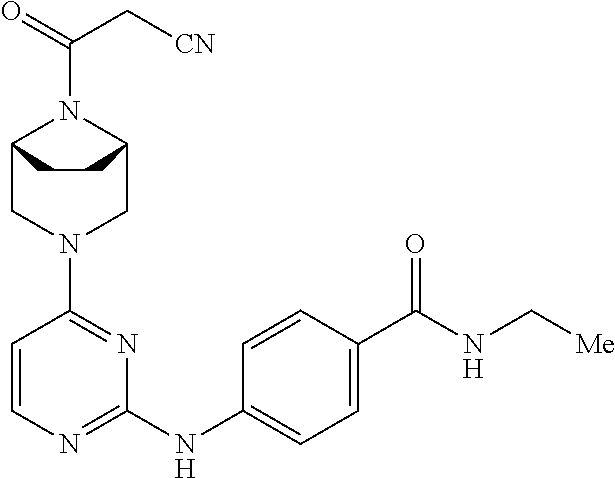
C12CN(C3=NC(NC4=CC=C(C(NC[Me])=O)C=C4)=NC=C3)CC(N1C(=O)C[CN])CC2
